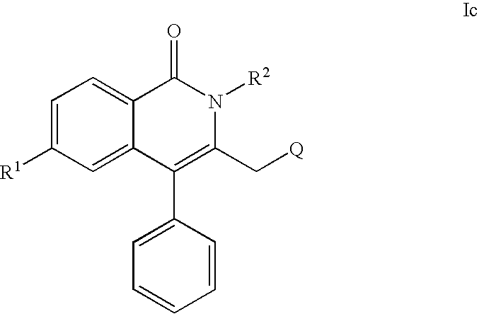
C1=C([R1])C=C2C(=C1)C(=O)N([R2])C(C[Q])=C2C1=CC=CC=C1
